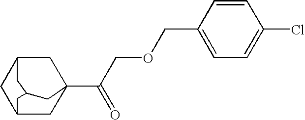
C12CC3(C(COCC4=CC=C(Cl)C=C4)=O)CC(C1)CC(C2)C3
